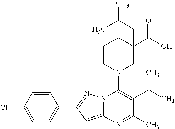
C1=CC(Cl)=CC=C1C1=NN2C(=C1)N=C(C)C(C(C)C)=C2N1CC(C(O)=O)(CC(C)C)CCC1
